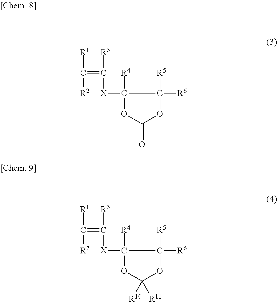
[R1]C(=C([R3])[X]C1([R4])OC(=O)OC1([R6])[R5])[R2].[R1]C(=C([R3])[X]C1([R4])OC([R10])([R11])OC1([R6])[R5])[R2]
